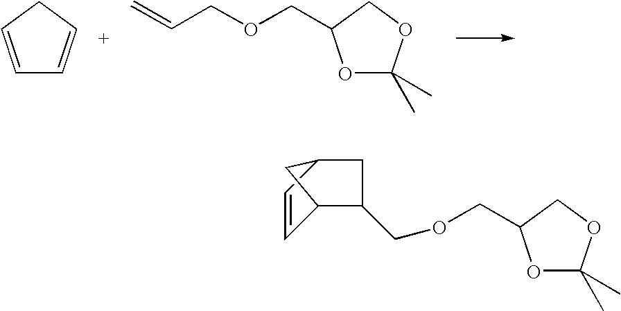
C1=CCC=C1.O1C(C)(C)OCC1COCC=C.O1C(C)(C)OCC1COCC1C2C=CC(C1)C2
